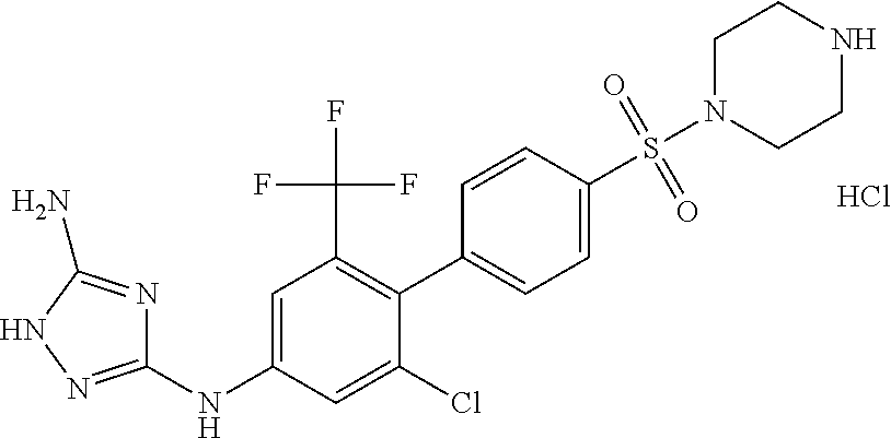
C1=C(NC2=NNC(N)=N2)C=C(Cl)C(C2=CC=C(S(N3CCNCC3)(=O)=O)C=C2)=C1C(F)(F)F.Cl
